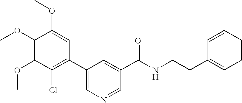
C1(OC)=C(OC)C(Cl)=C(C2=CN=CC(C(NCCC3=CC=CC=C3)=O)=C2)C=C1OC
